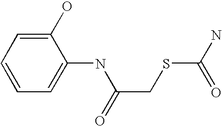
C1=C(NC(CSC(N)=O)=O)C(O)=CC=C1
